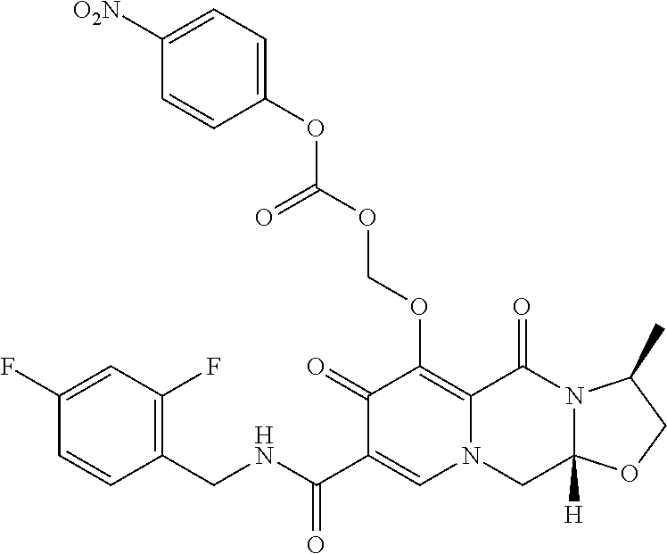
C1(F)=CC(F)=C(CNC(C2=CN3CC4([H])N(C(=O)C3=C(OCOC(=O)OC3=CC=C([O2N])C=C3)C2=O)C(C)CO4)=O)C=C1
